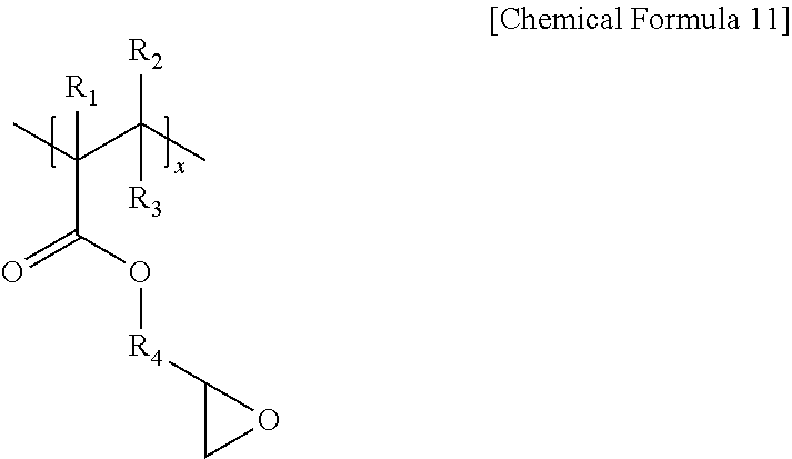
CC(C(C)([R2])[R3])([R1])C(O[R4]C1CO1)=O
